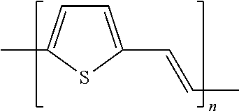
C1=C(C)SC(C=CC)=C1
